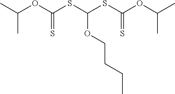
CC(OC(SC(SC(OC(C)C)=S)OCCCC)=S)C
